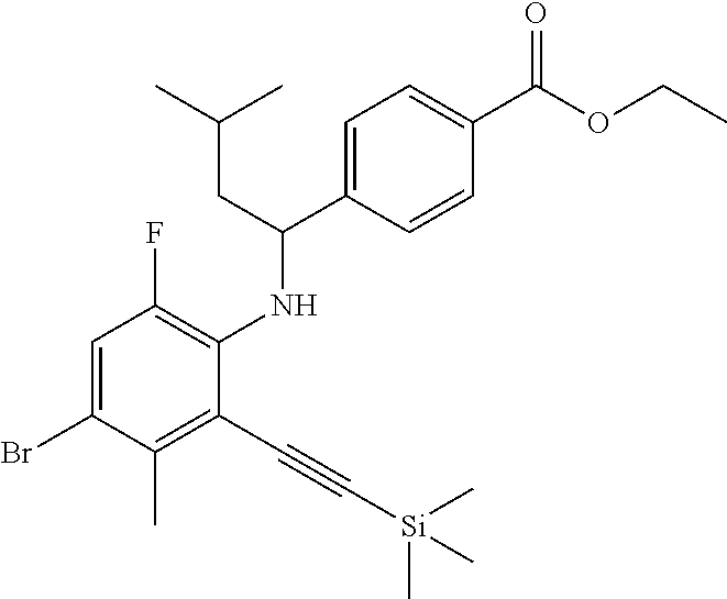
C1(F)=C(NC(C2=CC=C(C(OCC)=O)C=C2)CC(C)C)C(C#C[Si](C)(C)C)=C(C)C(Br)=C1
